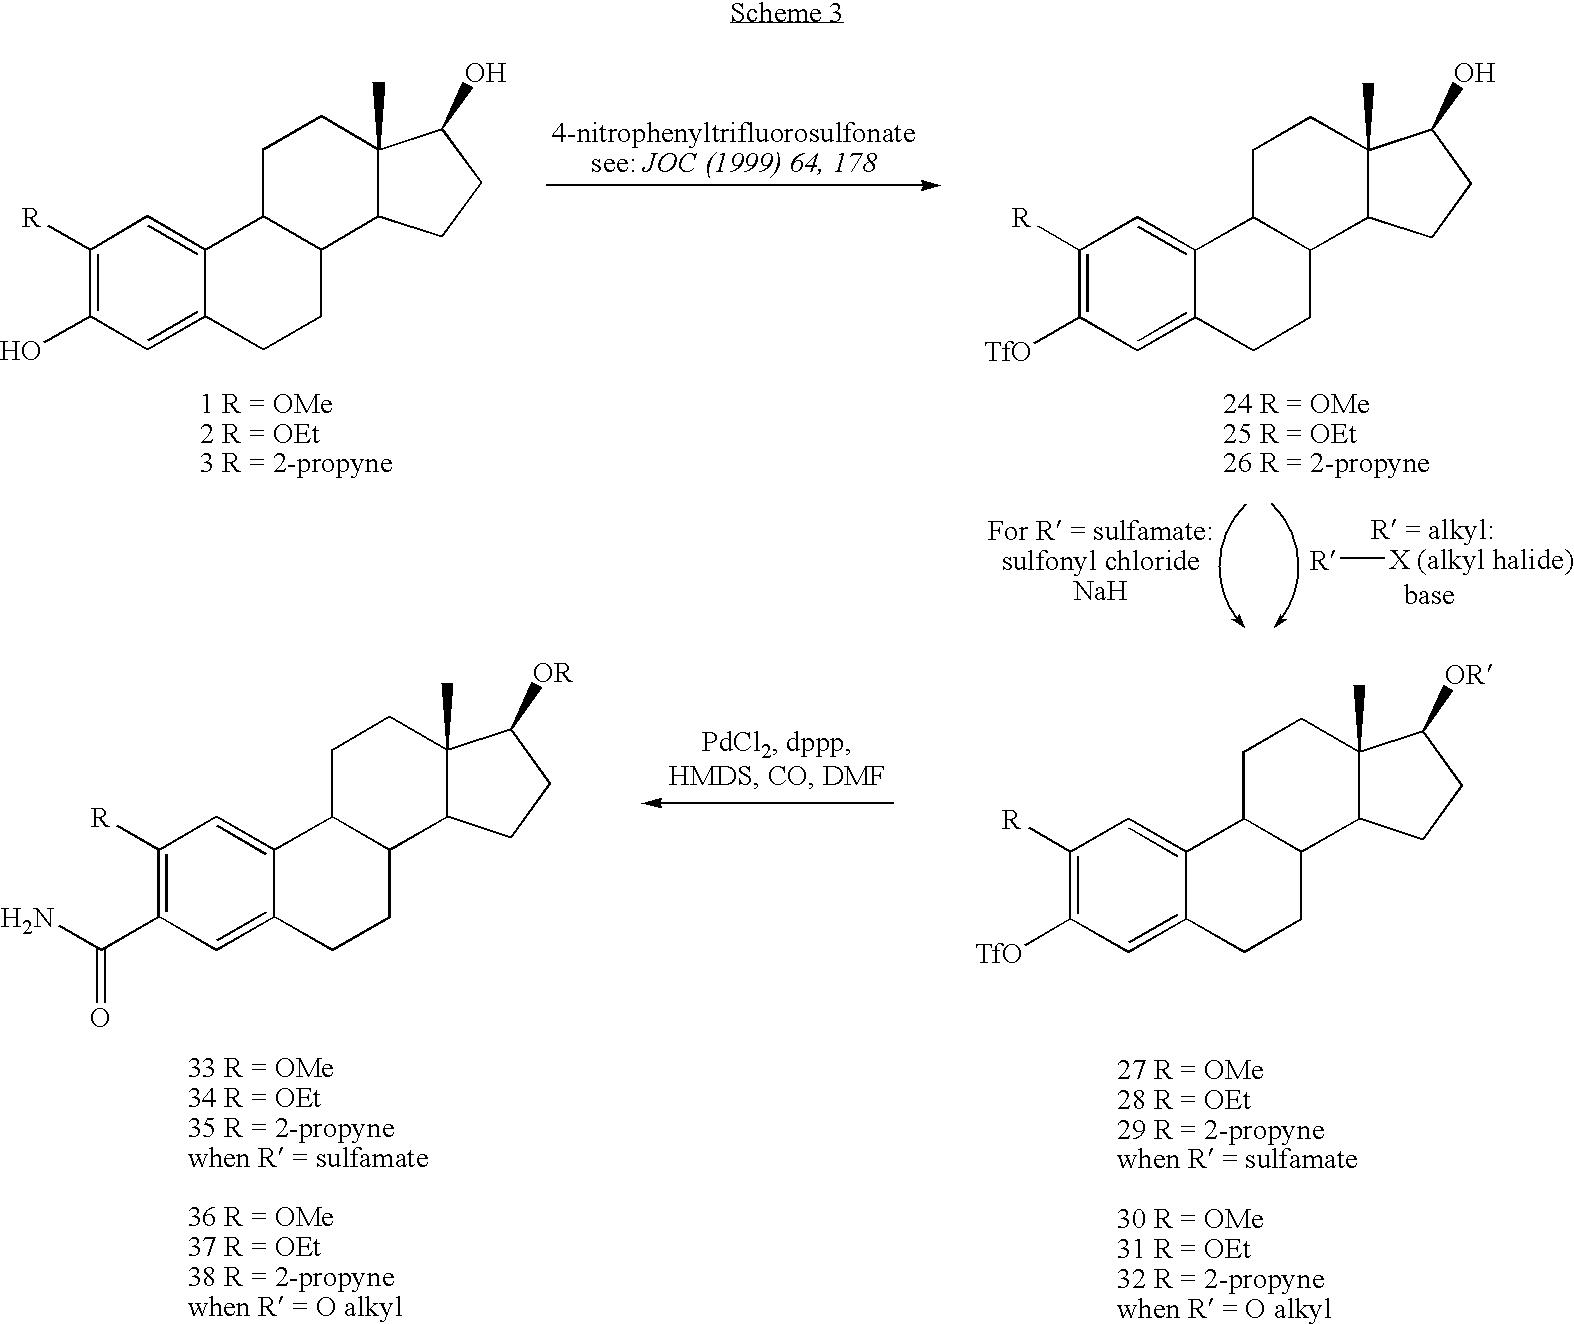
C1([R])=C(O)C=C2C(=C1)C1C(CC2)C2C(C)(CC1)C(O)CC2.C1([R])=C([TfO])C=C2C(=C1)C1C(CC2)C2C(C)(CC1)C(O)CC2.[R][X (alkyl halide)].C1([R])=C(C(N)=O)C=C2C(=C1)C1C(CC2)C2C(C)(CC1)C([OR])CC2.C1([R])=C([TfO])C=C2C(=C1)C1C(CC2)C2C(C)(CC1)C([OR])CC2
